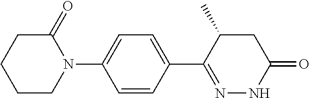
C1C(=O)N(C2=CC=C(C3=NNC(=O)CC3C)C=C2)CCC1
